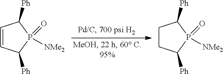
C1=CC([Ph])P([NMe2])(=O)C1[Ph].C1CC([Ph])P([NMe2])(=O)C1[Ph]
